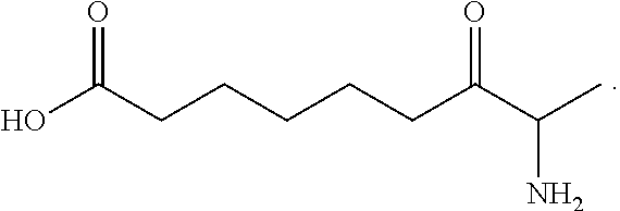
OC(CCCCCC(C(C)N)=O)=O
